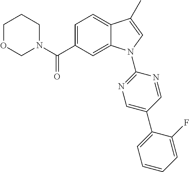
C1OCN(C(C2=CC=C3C(=C2)N(C2=NC=C(C4=CC=CC=C4F)C=N2)C=C3C)=O)CC1
